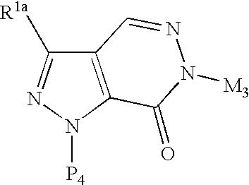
C12=C(N([P4])N=C1[R1a])C(=O)N([M3])N=C2
